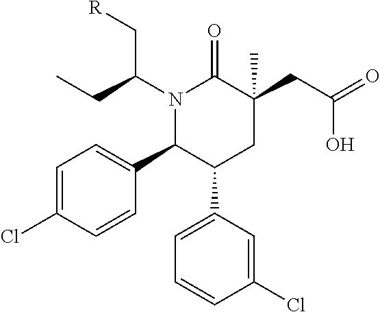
C1=C(Cl)C=CC(C2C(C3=CC=CC(Cl)=C3)CC(CC(=O)O)(C)C(=O)N2C(CC)C[R])=C1
